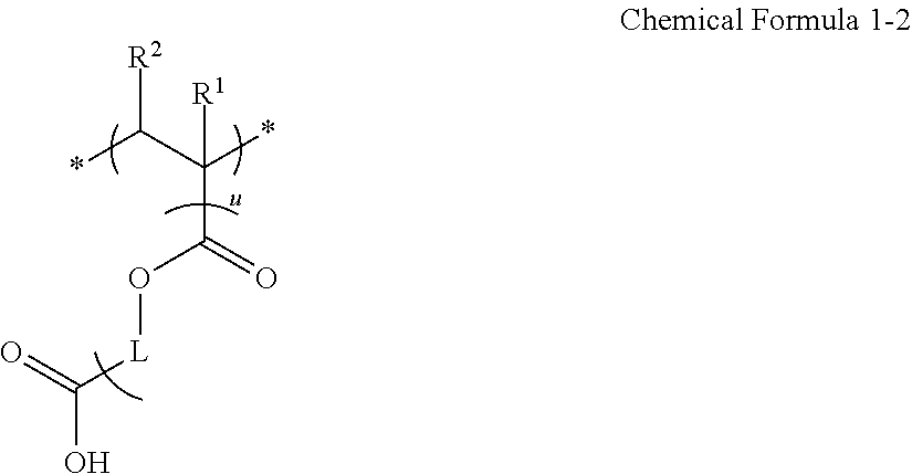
[R2]C(C(*)([R1])C(O[L]C(O)=O)=O)*
